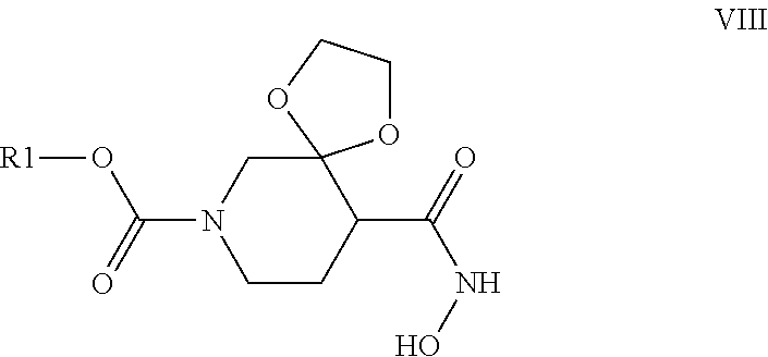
C1N(C(=O)O[R1])CCC(C(=O)NO)C12OCCO2
